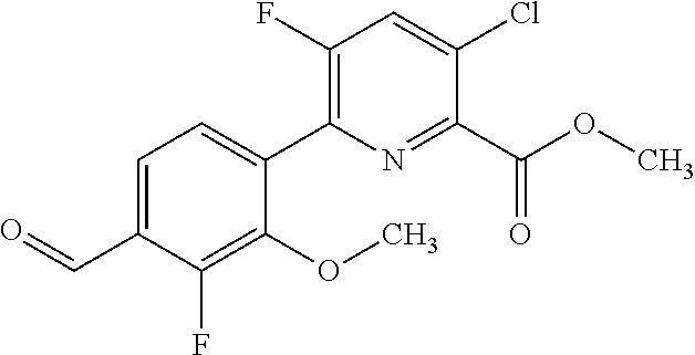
O(C)C(C1=NC(C2=CC=C(C=O)C(F)=C2OC)=C(F)C=C1Cl)=O
